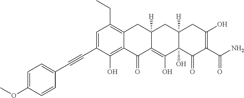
C1=C(C#CC2=CC=C(OC)C=C2)C(O)=C2C(=C1CC)CC1([H])C(=C(O)C3(O)C([H])(C1)CC(O)=C(C(N)=O)C3=O)C2=O
